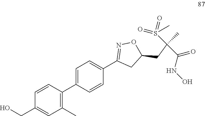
C1=CC(C2=CC=C(C3=NOC(CC(C)(C(=O)NO)S(=O)(=O)C)C3)C=C2)=C(C)C=C1CO
